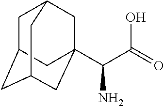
C(N)(C(O)=O)C12CC3CC(CC(C1)C3)C2
